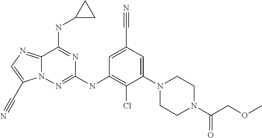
C1=C(C#N)C=C(N2CCN(C(COC)=O)CC2)C(Cl)=C1NC1=NN2C(=NC=C2C#N)C(NC2CC2)=N1
